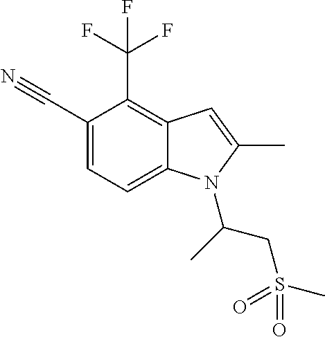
C1(C#N)=CC=C2C(=C1C(F)(F)F)C=C(C)N2C(C)CS(=O)(C)=O
